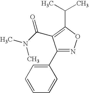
C1(C2=CC=CC=C2)=NOC(C(C)C)=C1C(N(C)C)=O
